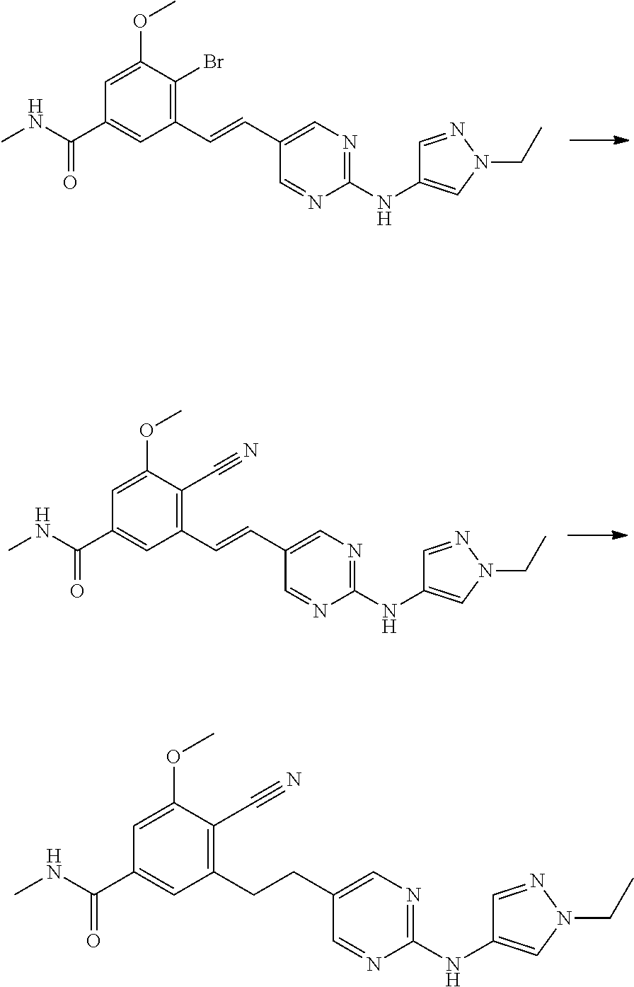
C1(C=CC2=CN=C(NC3=CN(CC)N=C3)N=C2)=C(Br)C(OC)=CC(C(NC)=O)=C1.C1(C=CC2=CN=C(NC3=CN(CC)N=C3)N=C2)=C(C#N)C(OC)=CC(C(NC)=O)=C1.C1(CCC2=CN=C(NC3=CN(CC)N=C3)N=C2)=C(C#N)C(OC)=CC(C(NC)=O)=C1
